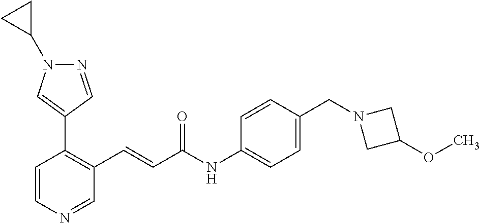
C1=CN=CC(C=CC(NC2=CC=C(CN3CC(OC)C3)C=C2)=O)=C1C1=CN(C2CC2)N=C1
